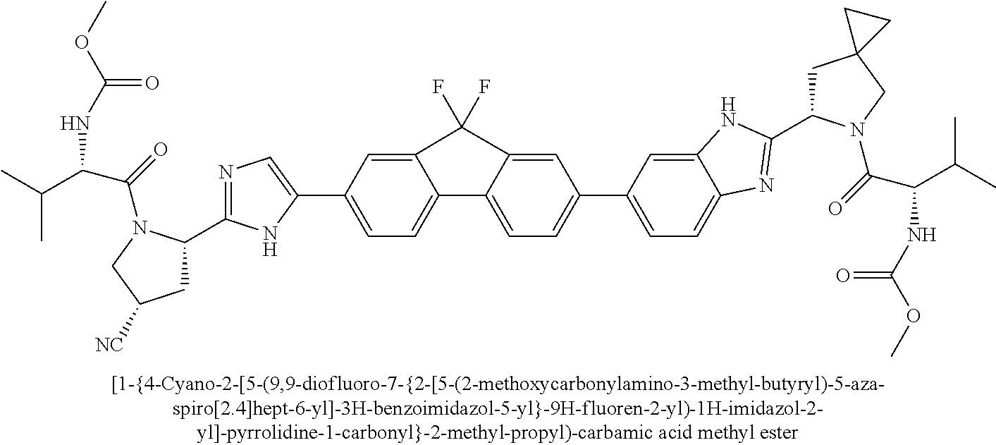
C1C2(CC(C3=NC4=CC=C(C5=CC=C6C7=CC=C(C8=CN=C(C9CC([NC])CN9C(=O)C(C(C)C)NC(OC)=O)N8)C=C7C(F)(F)C6=C5)C=C4N3)N1C(=O)C(C(C)C)NC(OC)=O)CC2
